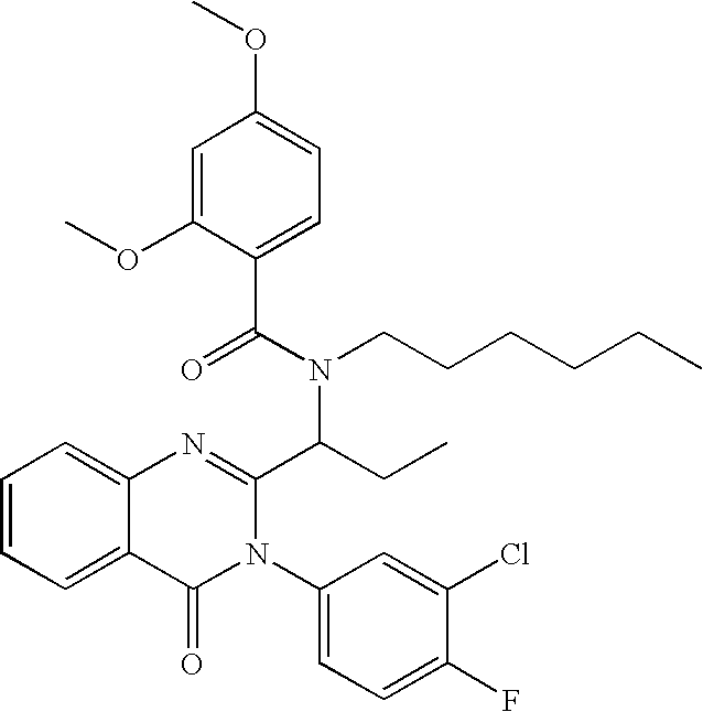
C1=C(OC)C(C(N(CCCCCC)C(CC)C2=NC3=CC=CC=C3C(=O)N2C2=CC=C(F)C(Cl)=C2)=O)=CC=C1OC
